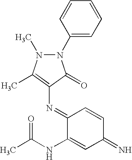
N1(C2=CC=CC=C2)N(C)C(C)=C(N=C2C(NC(C)=O)=CC(=N)C=C2)C1=O
